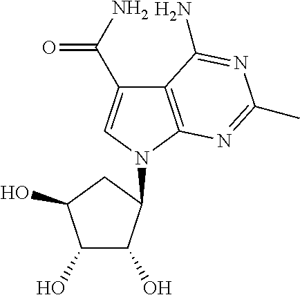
C12=C(N(C3C(O)C(O)C(O)C3)C=C1C(N)=O)N=C(C)N=C2N
